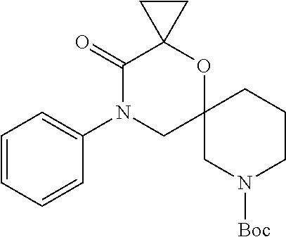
C12(CN([Boc])CCC1)OC1(C(=O)N(C3=CC=CC=C3)C2)CC1
